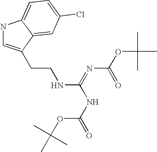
N1C=C(CCNC(=NC(=O)OC(C)(C)C)NC(OC(C)(C)C)=O)C2=CC(Cl)=CC=C12
